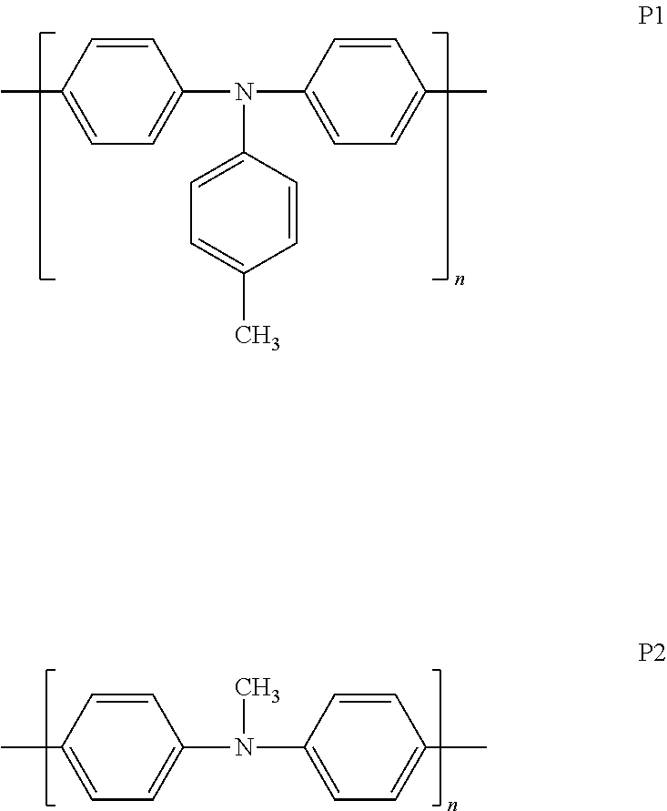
C1(N(C2=CC=C(C)C=C2)C2=CC=C(C)C=C2)=CC=C(C)C=C1.C1(N(C2=CC=C(C)C=C2)C)=CC=C(C)C=C1
